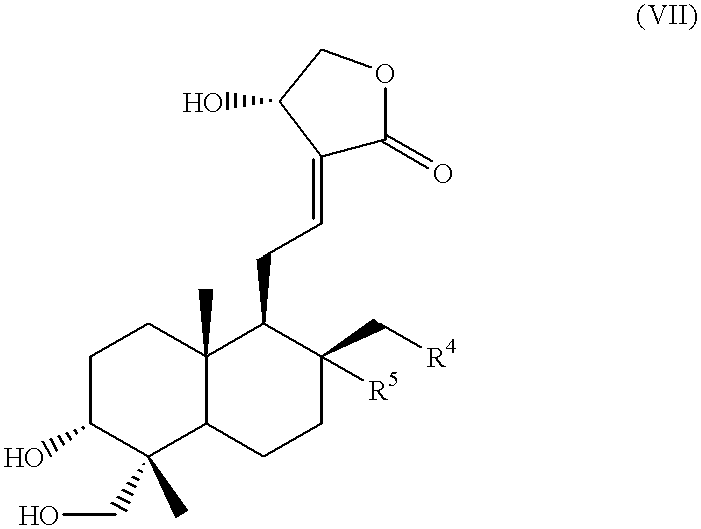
C1C(O)C(C)(CO)C2C(C)(C1)C(CC=C1C(=O)OCC1O)C(C[R4])([R5])CC2
